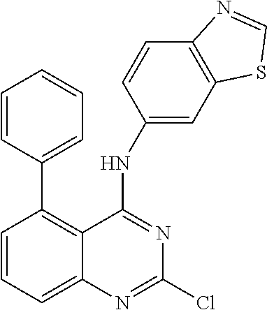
C1(C2=C3C(=CC=C2)N=C(Cl)N=C3NC2=CC3=C(C=C2)N=CS3)=CC=CC=C1
